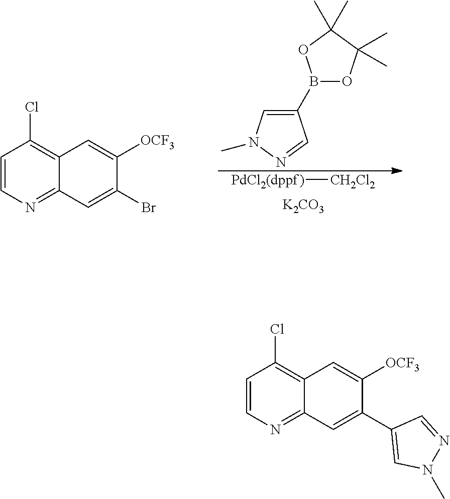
O1C(C)(C)C(C)(C)OB1C1=CN(C)N=C1.C1=CN=C2C(=C1Cl)C=C([OCF3])C(Br)=C2.[K2CO3].[CH2Cl2][PdCl2(dppf)].C1=CN=C2C(=C1Cl)C=C([OCF3])C(C1=CN(C)N=C1)=C2
